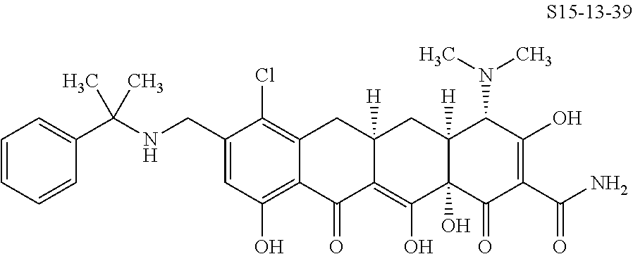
C1(CNC(C2=CC=CC=C2)(C)C)=CC(O)=C2C(=C1Cl)CC1([H])C(=C(O)C3(O)C([H])(C1)C(N(C)C)C(O)=C(C(N)=O)C3=O)C2=O
